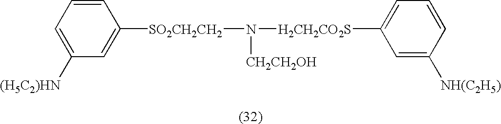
N([CH2CH2OH])([H2CH2CO2S]C1=CC=CC([NH(C2H5)])=C1)[SO2CH2CH2]C1=CC([(H5C2)HN])=CC=C1
